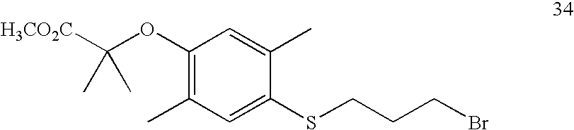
C1(OC([H3CO2C])(C)C)=C(C)C=C(SCCCBr)C(C)=C1
